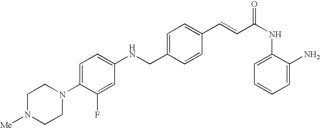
C1(C=CC(NC2=CC=CC=C2N)=O)=CC=C(CNC2=CC=C(N3CCN([Me])CC3)C(F)=C2)C=C1
